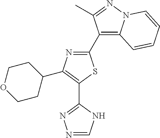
N1=CNC(C2=C(C3CCOCC3)N=C(C3=C4N(N=C3C)C=CC=C4)S2)=N1
